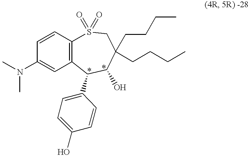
C1(N(C)C)=CC2=C(C=C1)S(=O)(=O)CC(CCCC)(CCCC)C(O)C2C1=CC=C(O)C=C1
